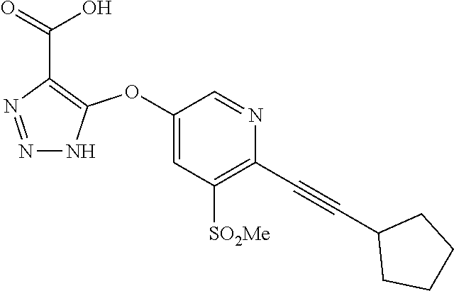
C1(OC2=C(C(=O)O)N=NN2)=CC([SO2Me])=C(C#CC2CCCC2)N=C1
